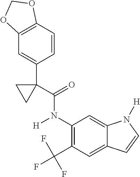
C1(C(F)(F)F)=C(N(C(C2(C3=CC4=C(C=C3)OCO4)CC2)=O)[H])C=C2C(=C1)C=CN2[H]
